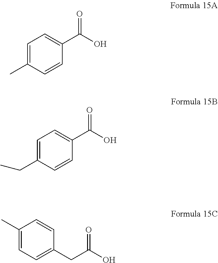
C1=C(C)C=CC(C(O)=O)=C1.C1=C(CC)C=CC(C(O)=O)=C1.C1(C)=CC=C(CC(O)=O)C=C1
